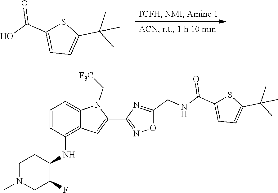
C1=C(C(O)=O)SC(C(C)(C)C)=C1.C1=C(C(=O)NCC2=NC(C3=CC4=C(NC5C(F)CN(C)CC5)C=CC=C4N3C[F3C])=NO2)SC(C(C)(C)C)=C1
